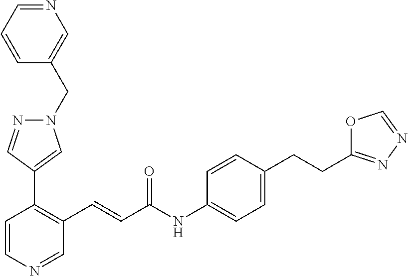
C1=CN=CC(C=CC(NC2=CC=C(CCC3=NN=CO3)C=C2)=O)=C1C1=CN(CC2=CN=CC=C2)N=C1
